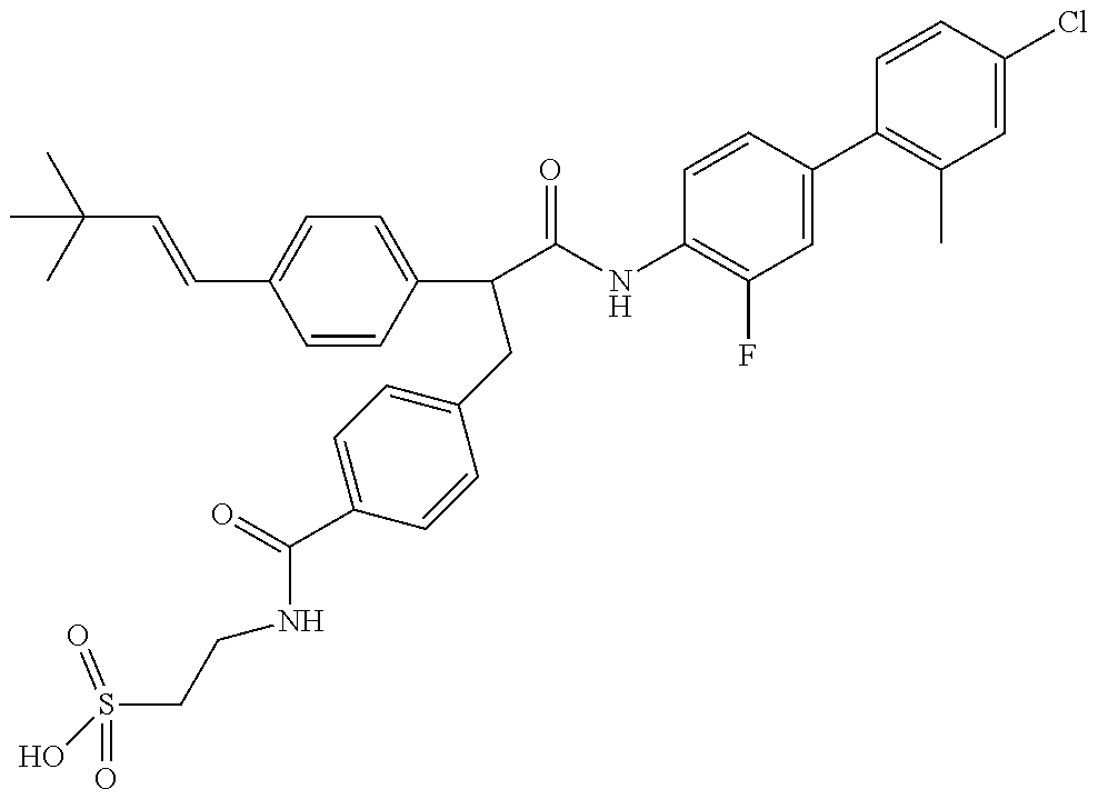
OS(CCNC(C1=CC=C(CC(C2=CC=C(C=CC(C)(C)C)C=C2)C(=O)NC2=C(F)C=C(C3=C(C)C=C(Cl)C=C3)C=C2)C=C1)=O)(=O)=O
